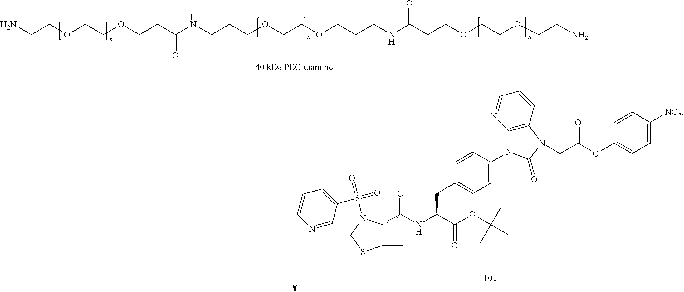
NCCOCCOCCC(NCCCOCCOCCCNC(CCOCCOCCN)=O)=O.C1=C(S(=O)(N2C(C(NC(C(OC(C)(C)C)=O)CC3=CC=C(N4C5=C(C=CC=N5)N(CC(OC5=CC=C([NO2])C=C5)=O)C4=O)C=C3)=O)C(C)(C)SC2)=O)C=NC=C1
